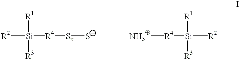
[R2][Si]([R3])([R1])[R4][Sx]S.[NH3][R4][Si]([R2])([R3])[R1]
